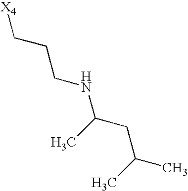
[X4]CCCNC(CC(C)C)C
